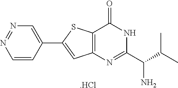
N1=NC=CC(C2=CC3=C(S2)C(=O)NC(C(C(C)C)N)=N3)=C1.[.HCl]
